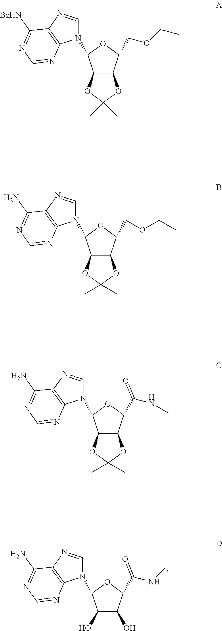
C1(O)C(O)C(C(NC)=O)OC1N1C=NC2=C1N=CN=C2N.C12C(C(COCC)OC1N1C=NC3=C1N=CN=C3[BzHN])OC(C)(C)O2.C12C(C(COCC)OC1N1C=NC3=C1N=CN=C3N)OC(C)(C)O2.C12C(C(C(NC)=O)OC1N1C=NC3=C1N=CN=C3N)OC(C)(C)O2
